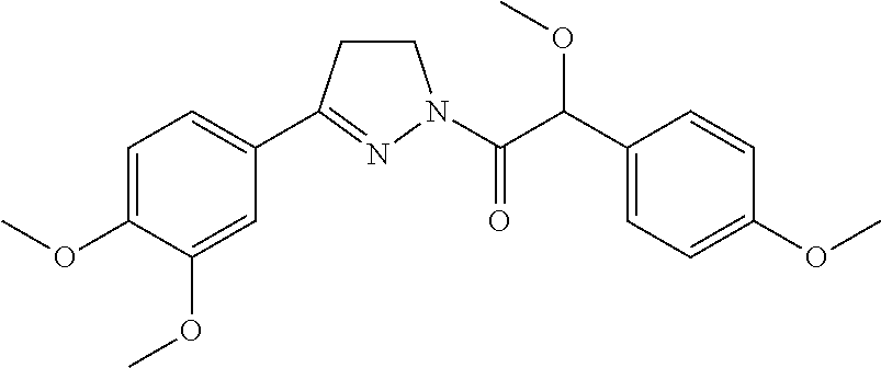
C1CC(C2=CC=C(OC)C(OC)=C2)=NN1C(C(C1=CC=C(OC)C=C1)OC)=O
